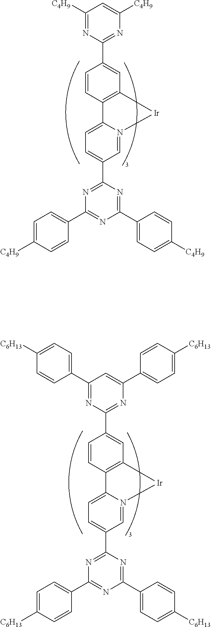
C1=CC2=C(C=C1C1=NC([C4H9])=CC([C4H9])=N1)[Ir]N1=CC(C3=NC(C4=CC=C([C4H9])C=C4)=NC(C4=CC=C([C4H9])C=C4)=N3)=CC=C21.C1=CC2=C(C=C1C1=NC(C3=CC=C([C6H13])C=C3)=CC(C3=CC=C([C6H13])C=C3)=N1)[Ir]N1=CC(C3=NC(C4=CC=C([C6H13])C=C4)=NC(C4=CC=C([C6H13])C=C4)=N3)=CC=C21
